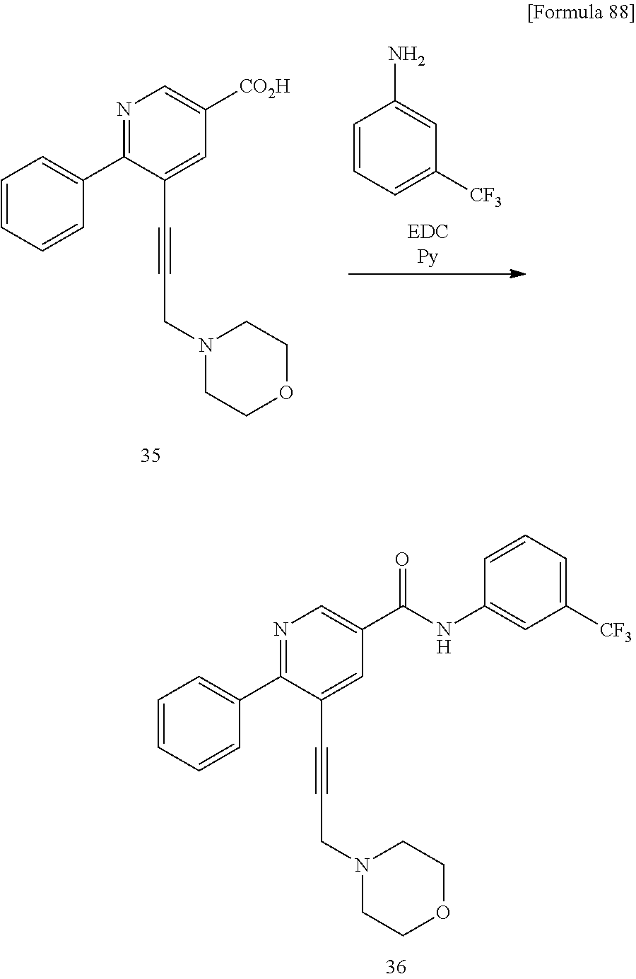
N1=C(C2=CC=CC=C2)C(C#CCN2CCOCC2)=CC(C(NC2=CC([CF3])=CC=C2)=O)=C1.N1=C(C2=CC=CC=C2)C(C#CCN2CCOCC2)=CC([CO2H])=C1.C1=CC=C([CF3])C=C1N
